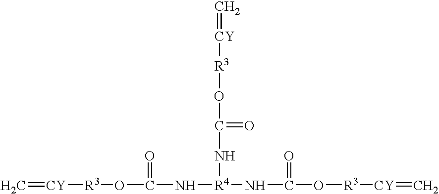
C=[CY][R3]OC(=O)N[R4](NC(=O)O[R3][CY]=C)NC(O[R3][CY]=C)=O
